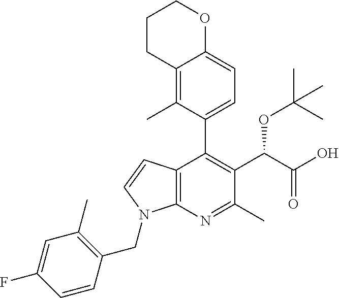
C1=CC(CN2C3=C(C(C4=CC=C5C(=C4C)CCCO5)=C(C(OC(C)(C)C)C(O)=O)C(C)=N3)C=C2)=C(C)C=C1F
